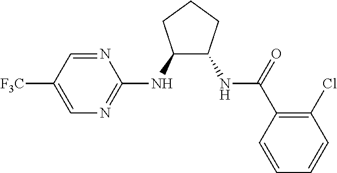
C1(NC2=NC=C([F3C])C=N2)C(NC(C2=C(Cl)C=CC=C2)=O)CCC1
